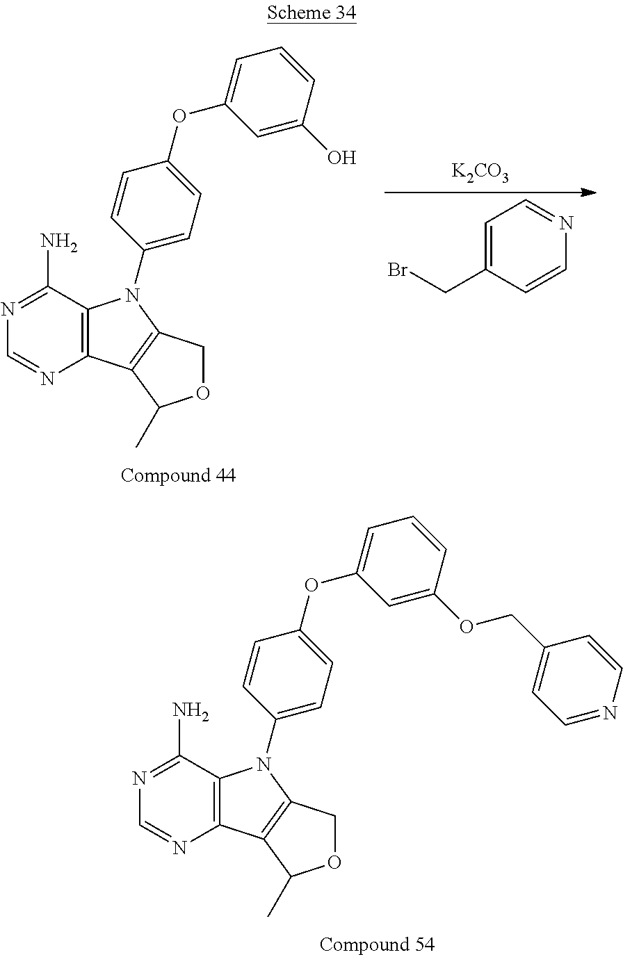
[K2CO3].C1=C(CBr)C=CN=C1.C12=C(C(N)=NC=N1)N(C1=CC=C(OC3=CC=CC(O)=C3)C=C1)C1=C2C(C)OC1.C12=C(C(N)=NC=N1)N(C1=CC=C(OC3=CC=CC(OCC4=CC=NC=C4)=C3)C=C1)C1=C2C(C)OC1
